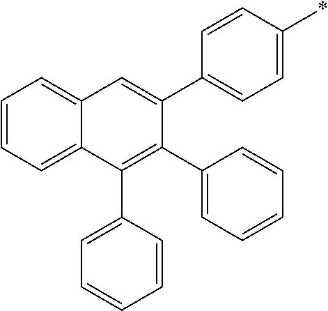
C1=CC=C2C(=C1)C=C(C1=CC=C(*)C=C1)C(C1=CC=CC=C1)=C2C1=CC=CC=C1
